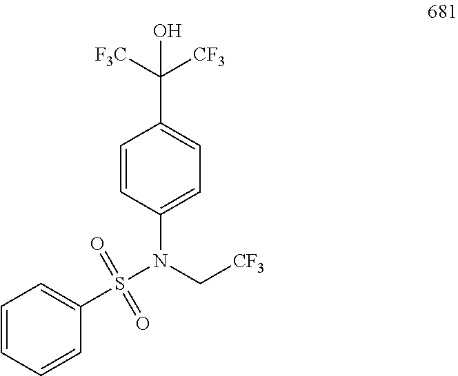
C1(S(N(C[CF3])C2=CC=C(C([F3C])([CF3])O)C=C2)(=O)=O)=CC=CC=C1
